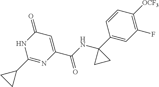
C1(=O)C=C(C(NC2(C3=CC(F)=C([OCF3])C=C3)CC2)=O)N=C(C2CC2)N1
